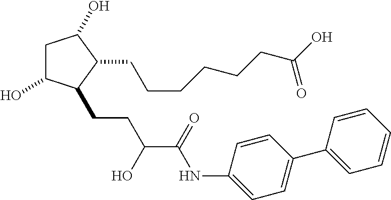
C1C(O)C(CCC(C(NC2=CC=C(C3=CC=CC=C3)C=C2)=O)O)C(CCCCCCC(O)=O)C1O
